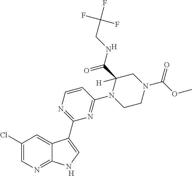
[H].C1=CN=C(C2=CNC3=NC=C(Cl)C=C32)N=C1N1CCN(C(OC)=O)CC1(C(NCC(F)(F)F)=O)[H].[H]
